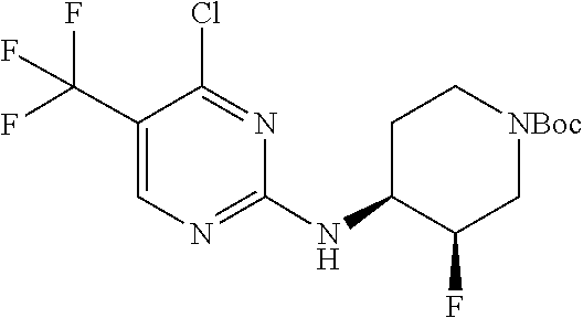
C1(NC2C(F)C[NBoc]CC2)=NC=C(C(F)(F)F)C(Cl)=N1
